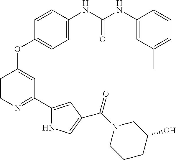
C1=CN=C(C2=CC(C(N3CC(O)CCC3)=O)=CN2)C=C1OC1=CC=C(NC(NC2=CC(C)=CC=C2)=O)C=C1
